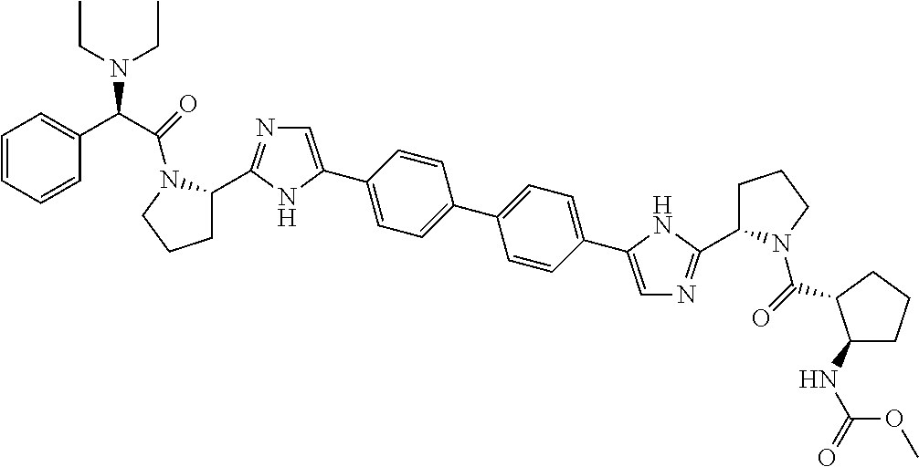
C1C(C2=NC=C(C3=CC=C(C4=CC=C(C5=CN=C(C6CCCN6C(=O)C(C6=CC=CC=C6)N(CC)CC)N5)C=C4)C=C3)N2)N(C(=O)C2C(NC(=O)OC)CCC2)CC1
